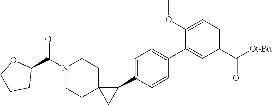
C1(C2=CC=C(C3C4(C3)CCN(C(C3OCCC3)=O)CC4)C=C2)=CC(C([Ot-Bu])=O)=CC=C1OC
